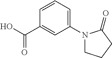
C1=CC=C(N2CCCC2=O)C=C1C(O)=O
